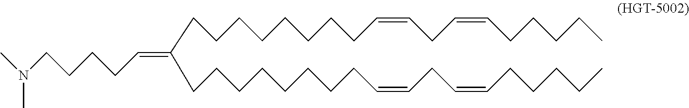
C(CCCC)C=CCC=CCCCCCCCCC(CCCCCCCCC=CCC=CCCCCC)=CCCCCN(C)C
